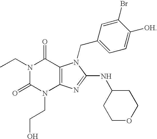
N1(CC)C(=O)N(CCO)C2=C(C1=O)N(CC1=CC=C([OH])C(Br)=C1)C(NC1CCOCC1)=N2
